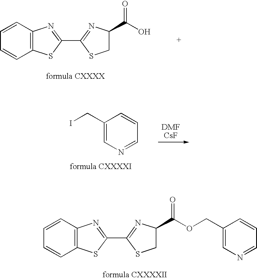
C1=CC=CC2=C1N=C(C1=NC(C(OCC3=CN=CC=C3)=O)CS1)S2.C1(CI)=CN=CC=C1.C1=CC=CC2=C1N=C(C1=NC(C(O)=O)CS1)S2
